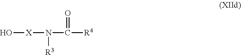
O[X]N(C(=O)[R4])[R3]
